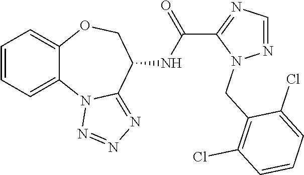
C12=CC=CC=C1OCC(NC(=O)C1=NC=NN1CC1=C(Cl)C=CC=C1Cl)C1=NN=NN21
